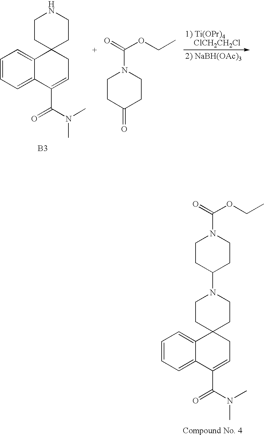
C1=CC=C2C(=C1)C1(CC=C2C(N(C)C)=O)CCN(C2CCN(C(=O)OCC)CC2)CC1.C1=CC=C2C(=C1)C1(CC=C2C(N(C)C)=O)CCNCC1.[B3].C(=O)(OCC)N1CCC(=O)CC1.[1) Ti(OPr)4    ClCH2CH2Cl].[2) NaBH(OAc)3]
